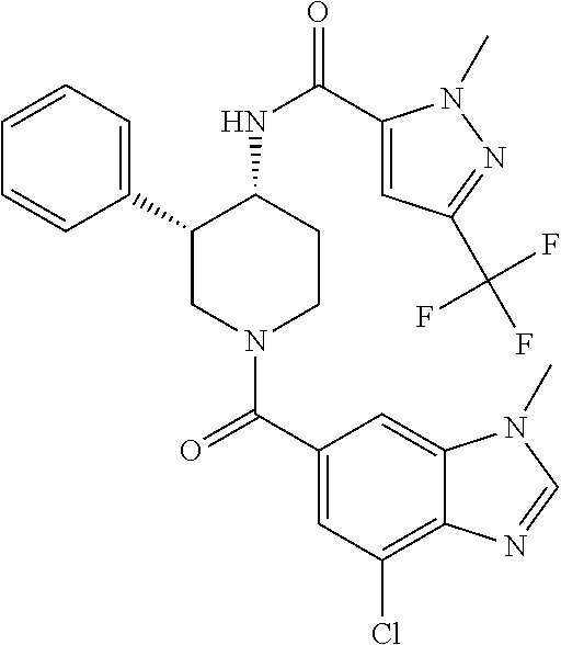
C1=CC=C(C2CN(C(C3=CC(Cl)=C4C(=C3)N(C)C=N4)=O)CCC2NC(=O)C2=CC(C(F)(F)F)=NN2C)C=C1
